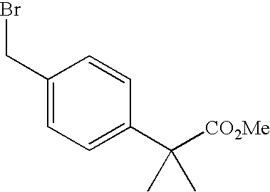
C1(CBr)=CC=C(C([CO2Me])(C)C)C=C1
